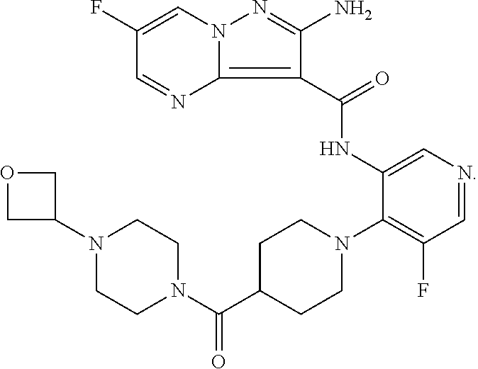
C(=O)(N1CCN(C2COC2)CC1)C1CCN(C2=C(F)C=NC=C2NC(C2=C3N(N=C2N)C=C(F)C=N3)=O)CC1
